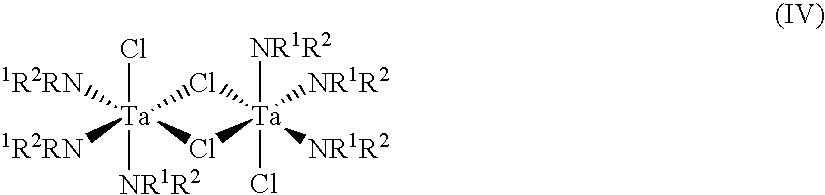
Cl[Ta]1([1R2RN])([1R2RN])([NR1R2])Cl[Ta](Cl)([NR1R2])([NR1R2])([NR1R2])Cl1
